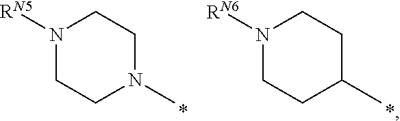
N1([RN6])CCC(C)CC1.*.N1([RN5])CCN(C)CC1.*
